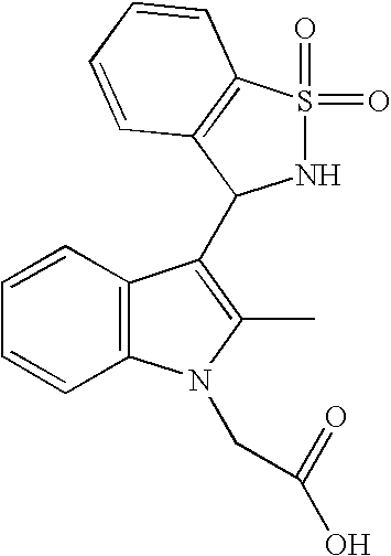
C1=CC2=C(C=C1)N(CC(=O)O)C(C)=C2C1NS(=O)(=O)C2=C1C=CC=C2
